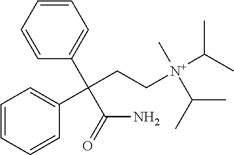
C1=CC=CC(C(C(=O)N)(CC[N+](C(C)C)(C)C(C)C)C2=CC=CC=C2)=C1
